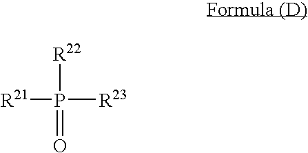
[R22]P([R23])(=O)[R21]
